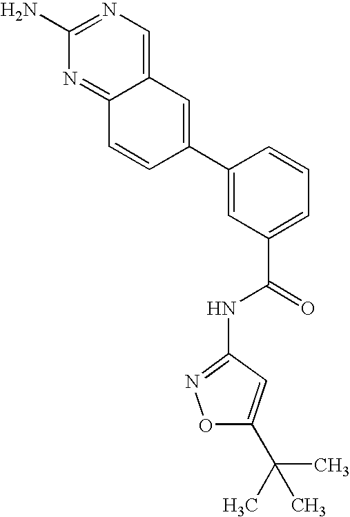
C12=CN=C(N)N=C1C=CC(C1=CC(C(NC3=NOC(C(C)(C)C)=C3)=O)=CC=C1)=C2
